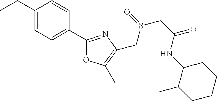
CCC1=CC=C(C2=NC(CS(=O)CC(=O)NC3C(C)CCCC3)=C(C)O2)C=C1
